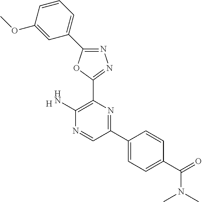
[H].C1(N)=C(C2=NN=C(C3=CC=CC(OC)=C3)O2)N=C(C2=CC=C(C(N(C)C)=O)C=C2)C=N1
